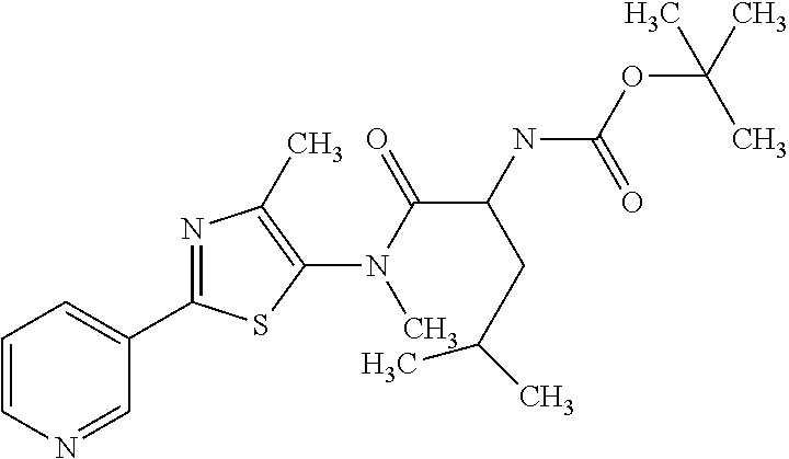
C1=CN=CC(C2=NC(C)=C(N(C(=O)C(NC(OC(C)(C)C)=O)CC(C)C)C)S2)=C1
